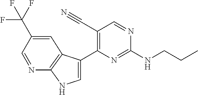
N(C1=NC(C2=CNC3=C2C=C(C(F)(F)F)C=N3)=C(C#N)C=N1)CCC
